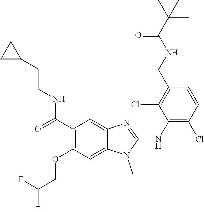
C1(C(=O)NCCC2CC2)=C(OCC(F)F)C=C2C(=C1)N=C(NC1=C(Cl)C=CC(CNC(C(C)(C)C)=O)=C1Cl)N2C
